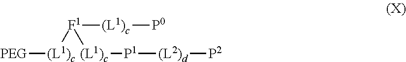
[F1]([(L1)c][PEG])([(L1)c][P0])[(L1)c][P1][(L2)d][P2]
